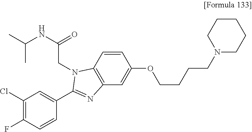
C1(Cl)=C(F)C=CC(C2=NC3=C(C=CC(OCCCCN4CCCCC4)=C3)N2CC(NC(C)C)=O)=C1
